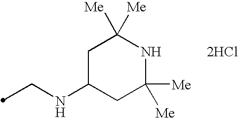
[2HCl].C(NC1CC([Me])([Me])NC([Me])([Me])C1)C
